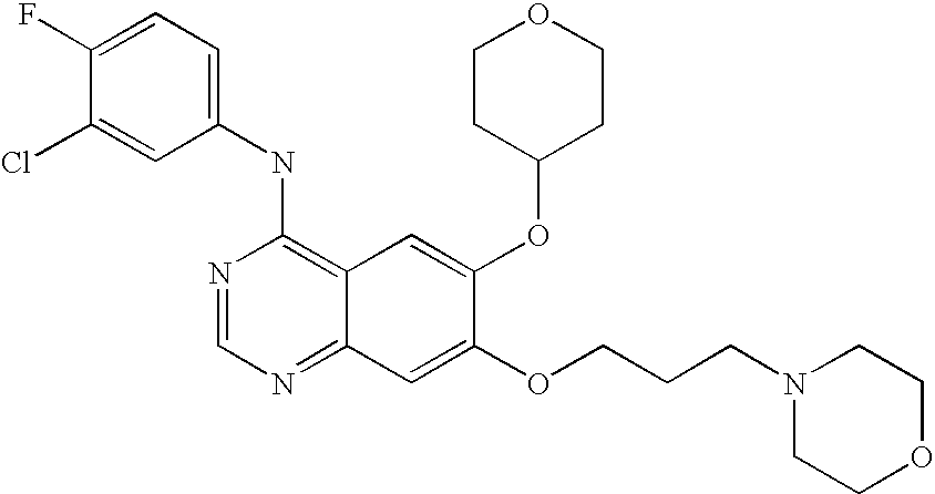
C1(NC2=C3C(=NC=N2)C=C(OCCCN2CCOCC2)C(OC2CCOCC2)=C3)=CC=C(F)C(Cl)=C1
